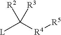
[L]C([R4][R5])([R2])[R3]
